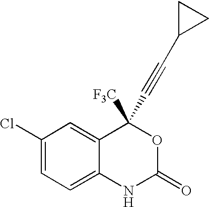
C1(Cl)=CC=C2C(=C1)C([F3C])(C#CC1CC1)OC(=O)N2
